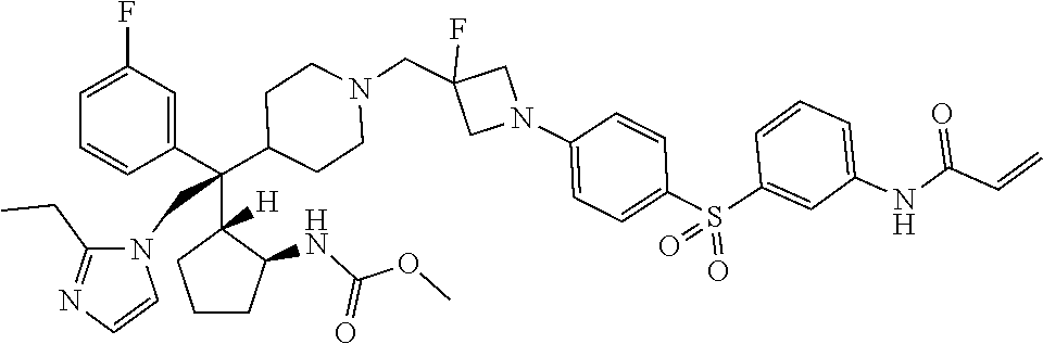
C1=C(F)C=C(C(C2([H])CCCC2NC(OC)=O)(C2CCN(CC3(F)CN(C4=CC=C(S(C5=CC(NC(C=C)=O)=CC=C5)(=O)=O)C=C4)C3)CC2)CN2C(CC)=NC=C2)C=C1
